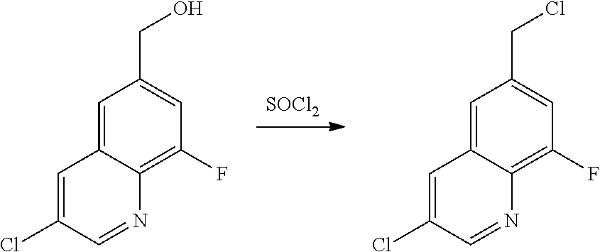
C1=C2C(=C(F)C=C1CO)N=CC(Cl)=C2.[SOCl2].C1=C2C(=C(F)C=C1CCl)N=CC(Cl)=C2
